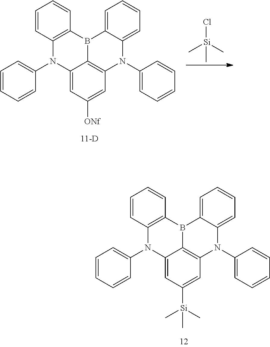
C12=CC([ONf])=CC3=C1B(C1=C(N2C2=CC=CC=C2)C=CC=C1)C1=CC=CC=C1N3C1=CC=CC=C1.Cl[Si](C)(C)C.C12=CC([Si](C)(C)C)=CC3=C1B(C1=C(N2C2=CC=CC=C2)C=CC=C1)C1=CC=CC=C1N3C1=CC=CC=C1
